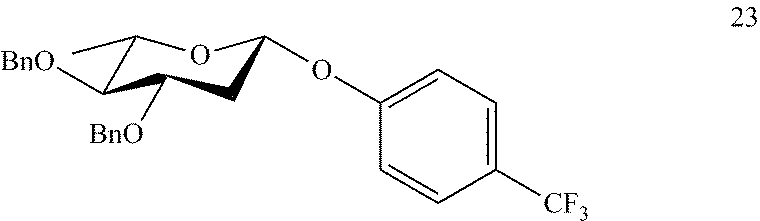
C1(C)C([BnO])C([BnO])CC(OC2=CC=C([CF3])C=C2)O1
